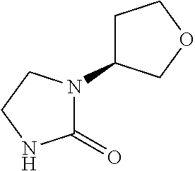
C1C(N2C(=O)NCC2)COC1
